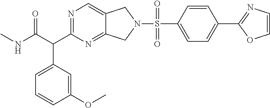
O=C(NC)C(C1=NC=C2C(=N1)CN(S(=O)(C1=CC=C(C3=NC=CO3)C=C1)=O)C2)C1=CC=CC(OC)=C1
